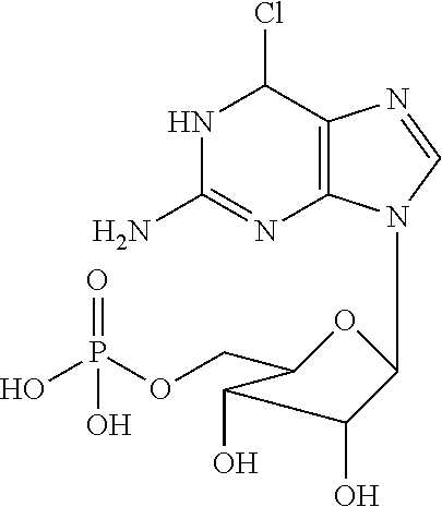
N1C(N)=NC2=C(C1Cl)N=CN2C1OC(COP(O)(=O)O)C(O)C1O
